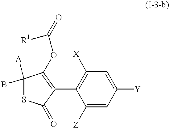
C1([A])(B)SC(=O)C(C2=C([X])C=C([Y])C=C2[Z])=C1OC([R1])=O
